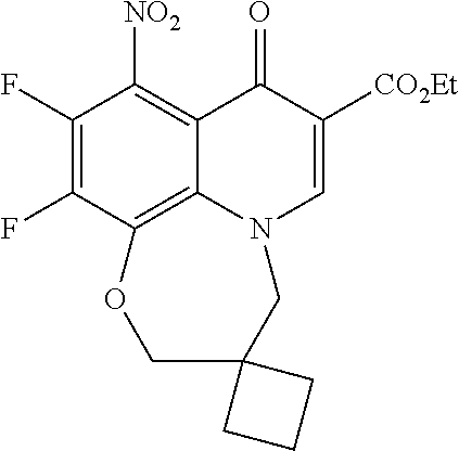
C1(F)=C(F)C2=C3C(=C1[NO2])C(=O)C([CO2Et])=CN3CC1(CO2)CCC1
